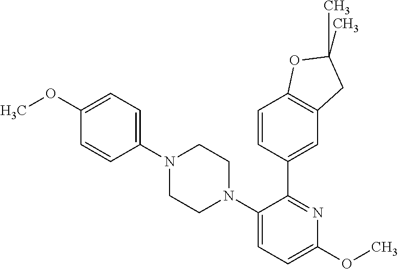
C1(N2CCN(C3=CC=C(OC)N=C3C3=CC4=C(C=C3)OC(C)(C)C4)CC2)=CC=C(OC)C=C1
